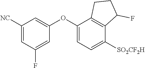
C1([NC])=CC(F)=CC(OC2=CC=C([SO2CF2H])C3=C2CCC3F)=C1
